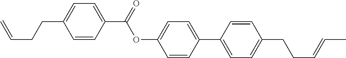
C1=CC(C(OC2=CC=C(C3=CC=C(CCC=CC)C=C3)C=C2)=O)=CC=C1CCC=C
